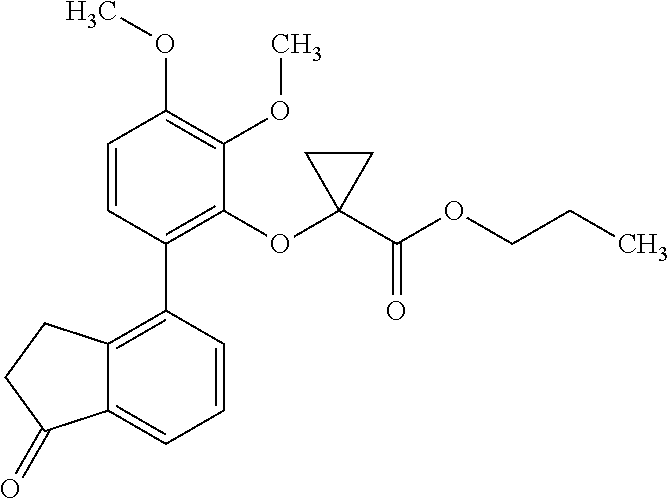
C12=C(C3=C(OC4(C(OCCC)=O)CC4)C(OC)=C(OC)C=C3)C=CC=C1C(=O)CC2
